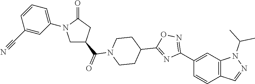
C12=C(C=C(C3=NOC(C4CCN(C(=O)C5CN(C6=CC=CC(C#N)=C6)C(=O)C5)CC4)=N3)C=C1)N(C(C)C)N=C2
